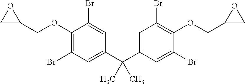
C1C(COC2=C(Br)C=C(C(C3=CC(Br)=C(OCC4CO4)C(Br)=C3)(C)C)C=C2Br)O1
